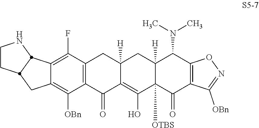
C12=C([OBn])C3=C(C(F)=C1C1NCCC1C2)CC1([H])C(=C(O)C2([OTBS])C([H])(C1)C(N(C)C)C1=C(C2=O)C([OBn])=NO1)C3=O
